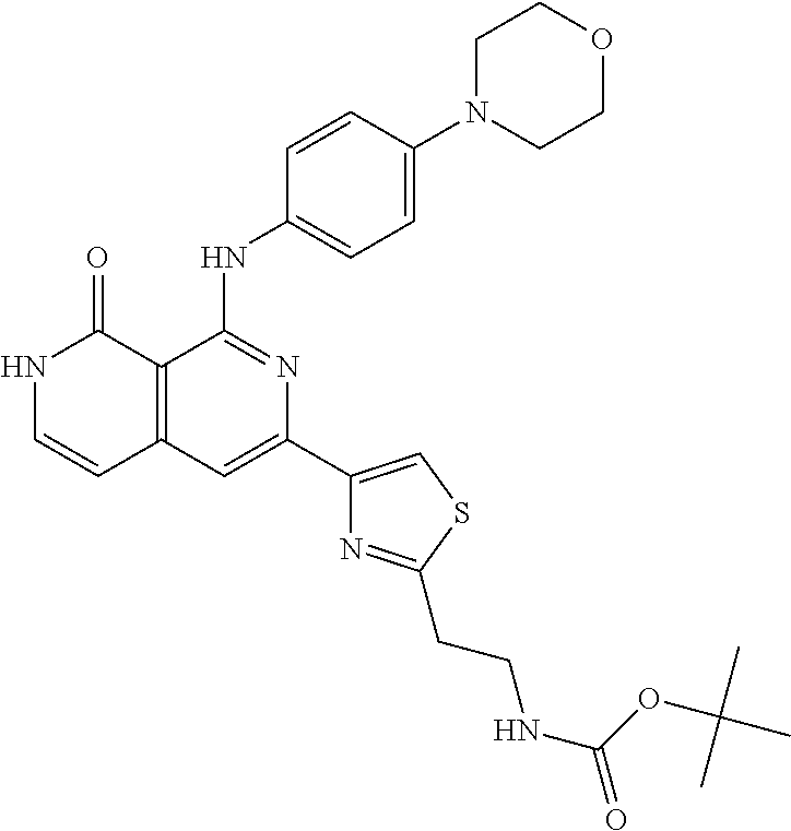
C1=CC(NC2=NC(C3=CSC(CCNC(OC(C)(C)C)=O)=N3)=CC3=C2C(=O)NC=C3)=CC=C1N1CCOCC1
